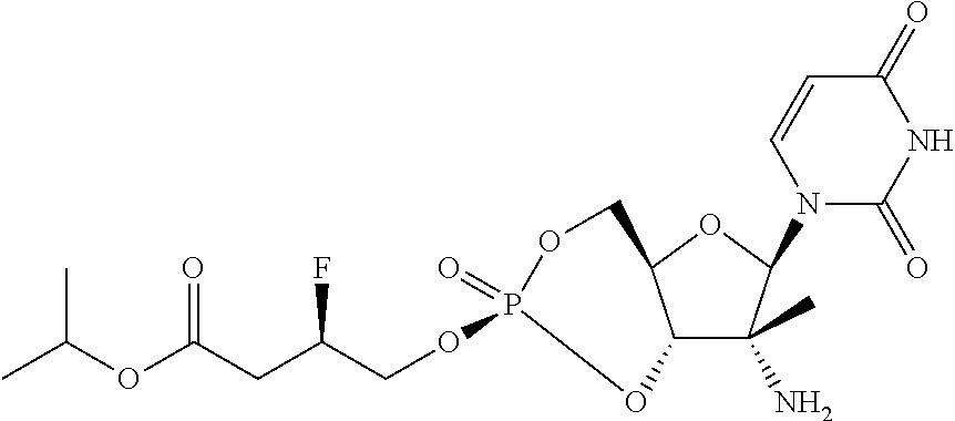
C12C(C)(N)C(N3C(=O)NC(=O)C=C3)OC1COP(=O)(OCC(CC(OC(C)C)=O)F)O2
